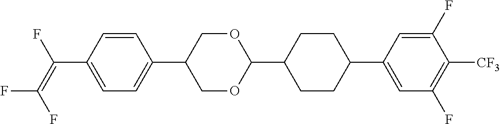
C(C1=CC=C(C2COC(C3CCC(C4=CC(F)=C([CF3])C(F)=C4)CC3)OC2)C=C1)(=C(F)F)F
